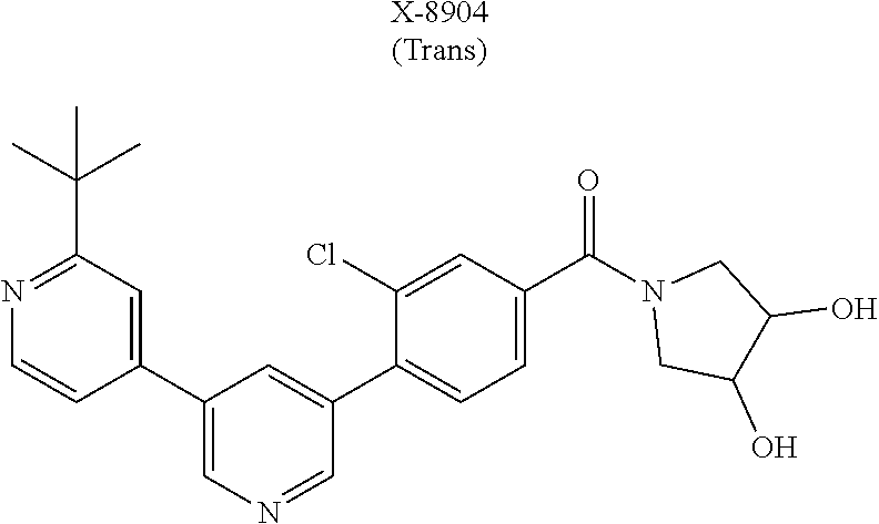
[X-8904(Trans)].C1(C2=CN=CC(C3=CC=C(C(=O)N4CC(O)C(O)C4)C=C3Cl)=C2)=CC(C(C)(C)C)=NC=C1
